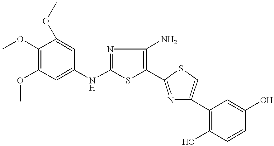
COC1=C(OC)C=C(NC2=NC(N)=C(C3=NC(C4=C(O)C=CC(O)=C4)=CS3)S2)C=C1OC
